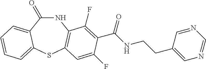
N1C(=O)C2=CC=CC=C2SC2=C1C(F)=C(C(NCCC1=CN=CN=C1)=O)C(F)=C2
